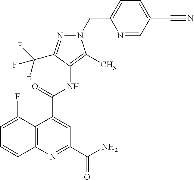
N1=C(C(F)(F)F)C(NC(C2=CC(C(N)=O)=NC3=C2C(F)=CC=C3)=O)=C(C)N1CC1=CC=C(C#N)C=N1
